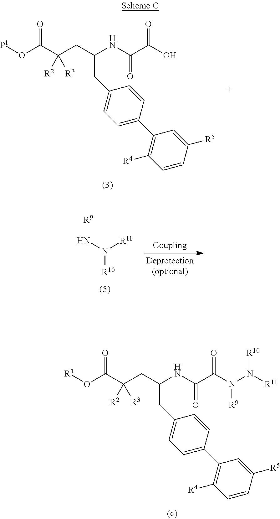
[P1]OC(C(CC(NC(C(O)=O)=O)CC1=CC=C(C2=C([R4])C=CC([R5])=C2)C=C1)([R2])[R3])=O.[R9]NN([R10])[R11].[R1]OC(C(CC(NC(C(N(N([R11])[R10])[R9])=O)=O)CC1=CC=C(C2=C([R4])C=CC([R5])=C2)C=C1)([R2])[R3])=O
